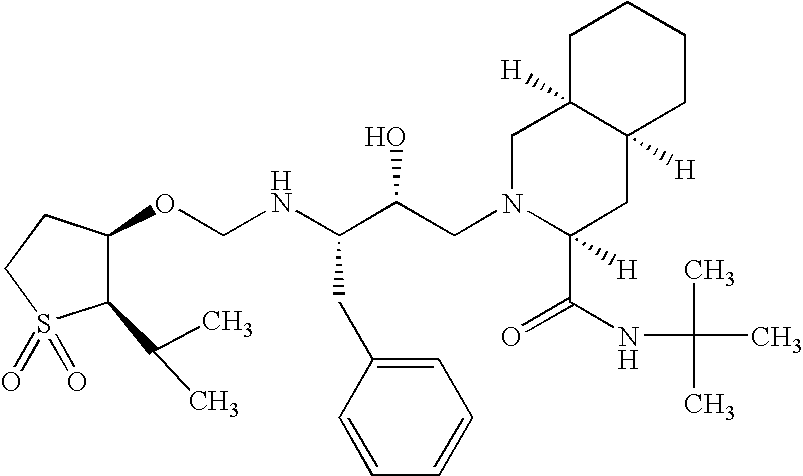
C1(C(C)C)C(OCNC(C(CN2C(C(=O)NC(C)(C)C)([H])CC3([H])C([H])(C2)CCCC3)O)CC2=CC=CC=C2)CCS1(=O)=O
